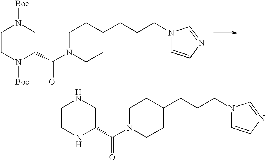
C1CN([Boc])C(C(N2CCC(CCCN3C=CN=C3)CC2)=O)CN1[Boc].C1CNC(C(N2CCC(CCCN3C=CN=C3)CC2)=O)CN1
